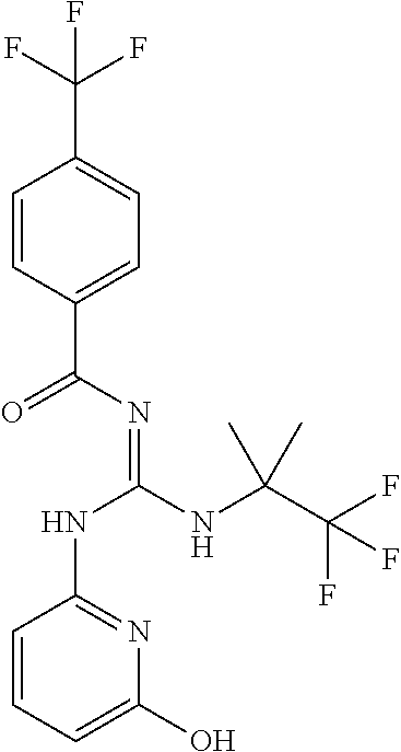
C1=CC(C(N=C(NC(C(F)(F)F)(C)C)NC2=NC(O)=CC=C2)=O)=CC=C1C(F)(F)F
